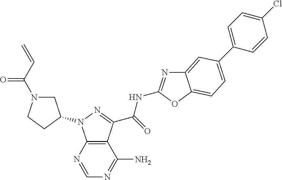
C12=C(N=CN=C1N)N(C1CN(C(C=C)=O)CC1)N=C2C(=O)NC1=NC2=CC(C3=CC=C(Cl)C=C3)=CC=C2O1
